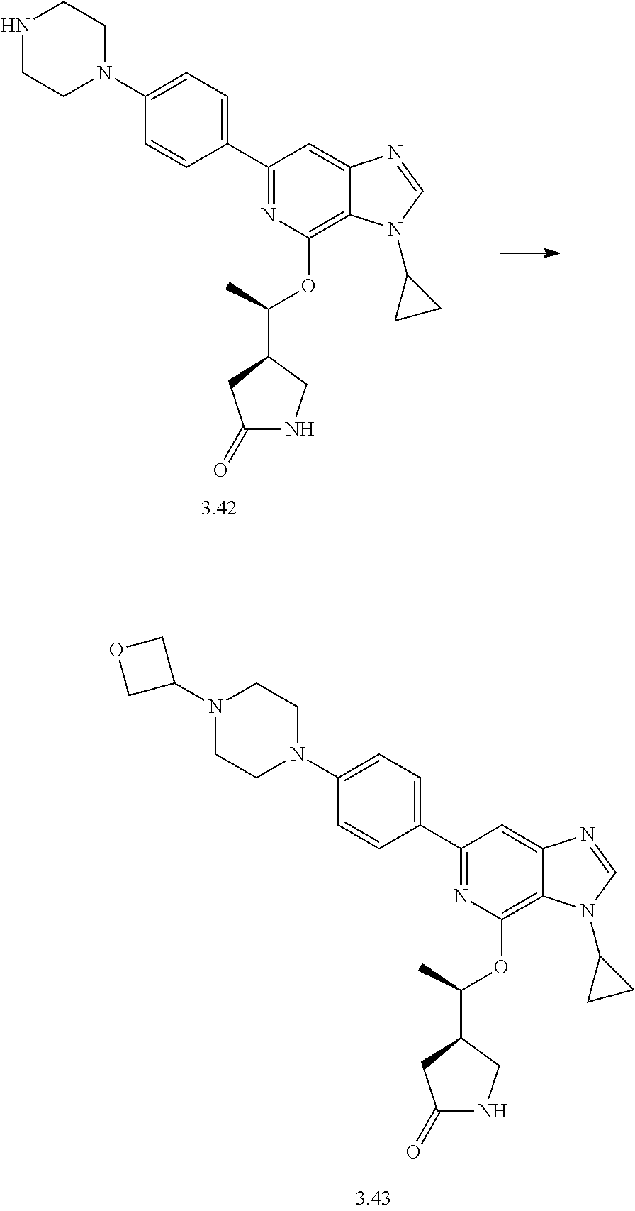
C1=C(N2CCN(C3COC3)CC2)C=CC(C2=NC(OC(C3CC(=O)NC3)C)=C3C(=C2)N=CN3C2CC2)=C1.C1=C(N2CCNCC2)C=CC(C2=NC(OC(C3CC(=O)NC3)C)=C3C(=C2)N=CN3C2CC2)=C1
